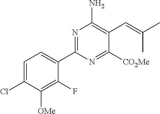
C1(C2=NC(N)=C(C=C(C)C)C([CO2Me])=N2)=CC=C(Cl)C([OMe])=C1F
